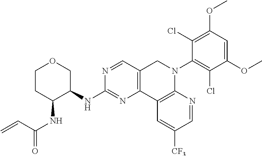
C1CC(NC(=O)C=C)C(NC2=NC3=C(C=N2)CN(C2=C(Cl)C(OC)=CC(OC)=C2Cl)C2=C3C=C([CF3])C=N2)CO1
